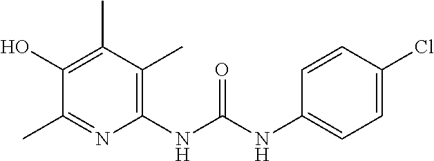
C1(NC(NC2=CC=C(Cl)C=C2)=O)=C(C)C(C)=C(O)C(C)=N1
